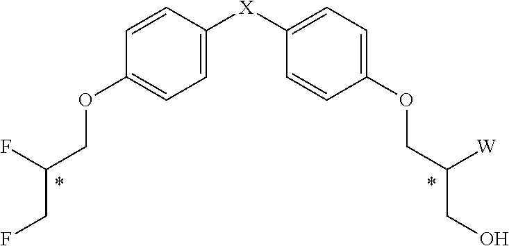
C1=CC([X]C2=CC=C(OCC([W])CO)C=C2)=CC=C1OCC(F)CF
